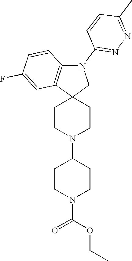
C1CN(C2CCN(C(OCC)=O)CC2)CCC12CN(C1=NN=C(C)C=C1)C1=C2C=C(F)C=C1
